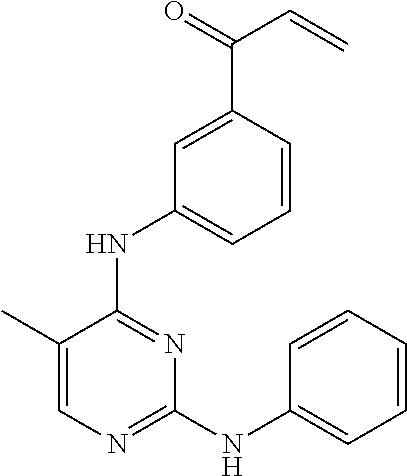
C1(C)=CN=C(NC2=CC=CC=C2)N=C1NC1=CC=CC(C(C=C)=O)=C1
